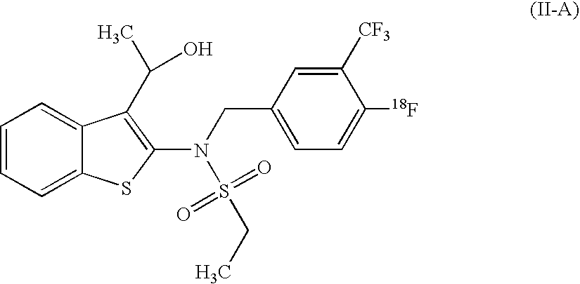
C1=CC=C2C(=C1)C(C(C)O)=C(N(S(CC)(=O)=O)CC1=CC=C([18F])C([CF3])=C1)S2
